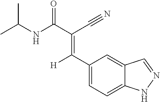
C1(C([H])=C(C(=O)NC(C)C)C#N)=CC=C2C(=C1)C=NN2
